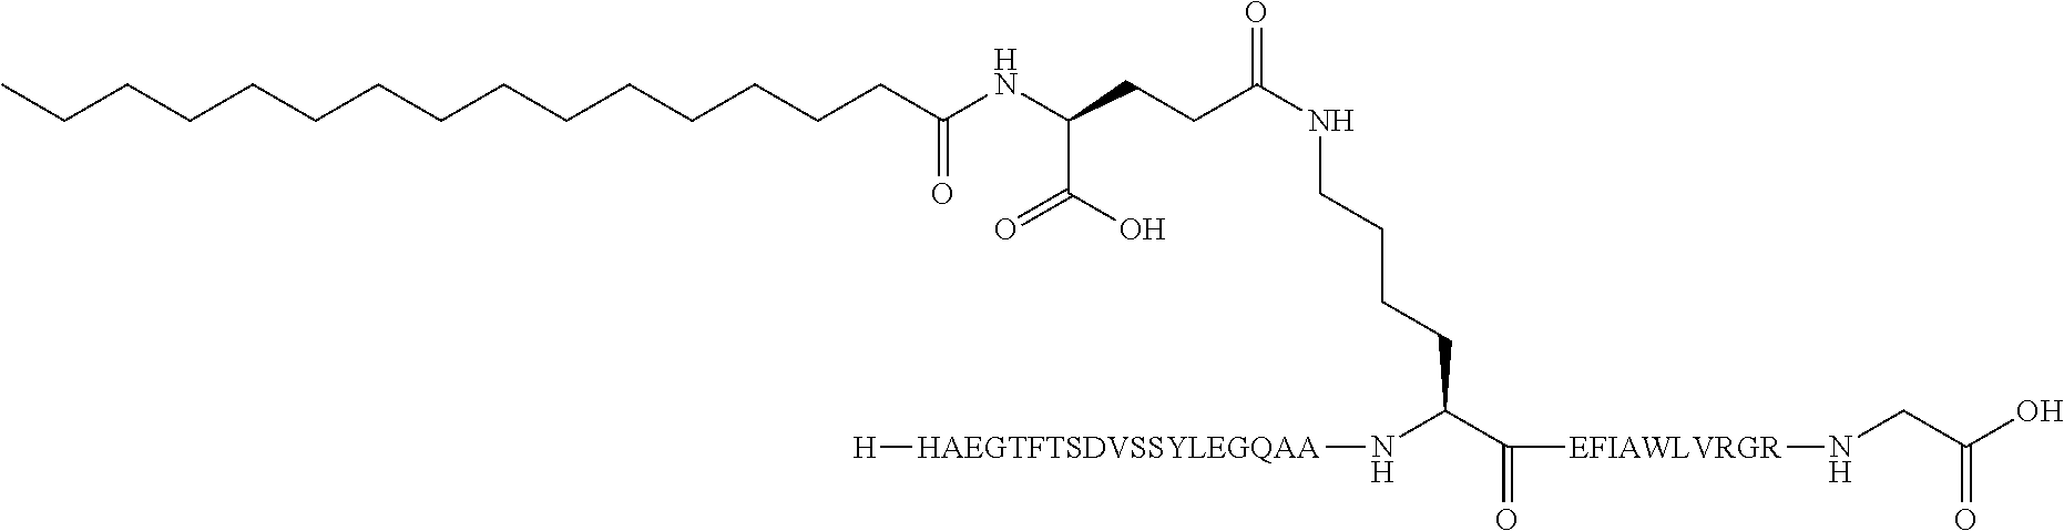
CCCCCCCCCCCCCCCC(NC(CCC(NCCCCC(C(=O)[EFIAWLVRGR]NCC(O)=O)N[HAEGTFTSDVSSYLEGQAA][H])=O)C(O)=O)=O
